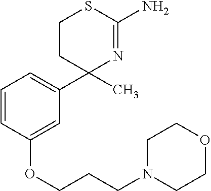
C1=CC(OCCCN2CCOCC2)=CC(C2(C)N=C(N)SCC2)=C1
